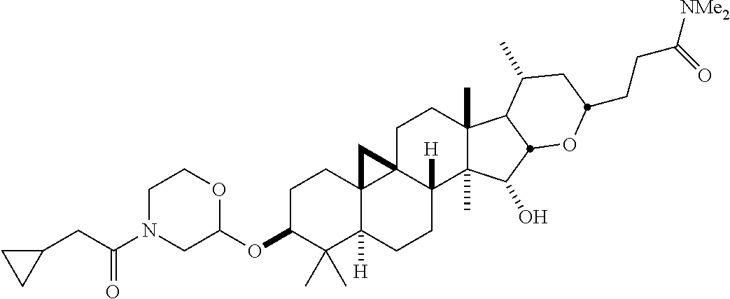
C(C(N1CC(OC2C(C)(C)C3([H])C4(CC2)C2(CCC5(C)C(C)(C(O)C6C5C(C)CC(CCC([NMe2])=O)O6)C2([H])CC3)C4)OCC1)=O)C1CC1
